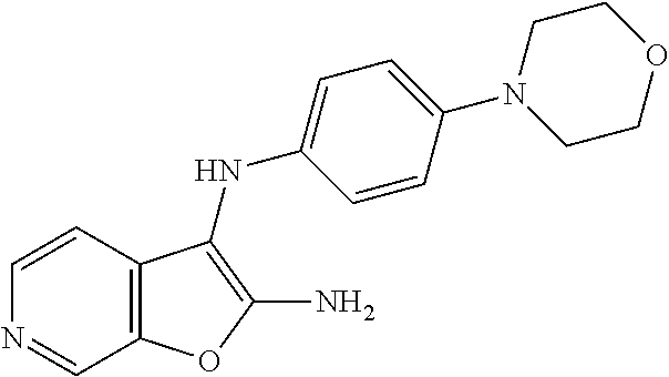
C12=C(C=CN=C1)C(NC1=CC=C(N3CCOCC3)C=C1)=C(N)O2
